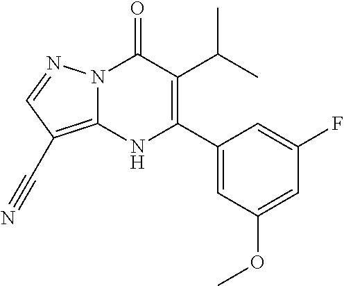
N12C(=C(C#N)C=N1)NC(C1=CC(OC)=CC(F)=C1)=C(C(C)C)C2=O
